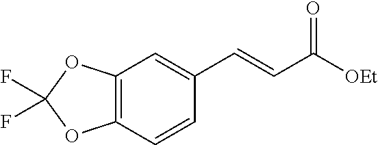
C12=C(C=CC(C=CC([OEt])=O)=C1)OC(F)(F)O2
